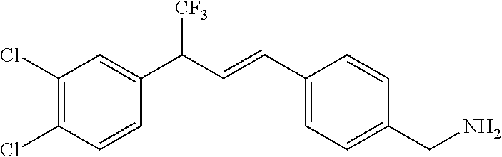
C1(Cl)=C(Cl)C=CC(C(C=CC2=CC=C(CN)C=C2)[CF3])=C1
